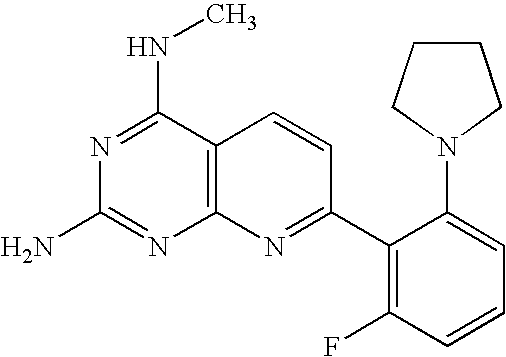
C12=C(C(NC)=NC(N)=N1)C=CC(C1=C(F)C=CC=C1N1CCCC1)=N2
